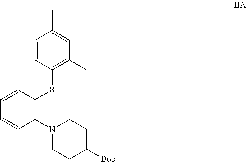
C1=CC(SC2=C(N3CCC([Boc])CC3)C=CC=C2)=C(C)C=C1C
